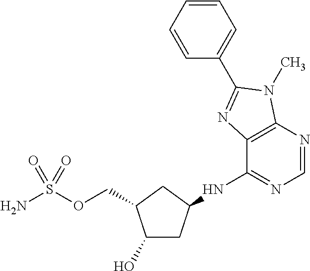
C1(O)CC(NC2=NC=NC3=C2N=C(C2=CC=CC=C2)N3C)CC1COS(N)(=O)=O
